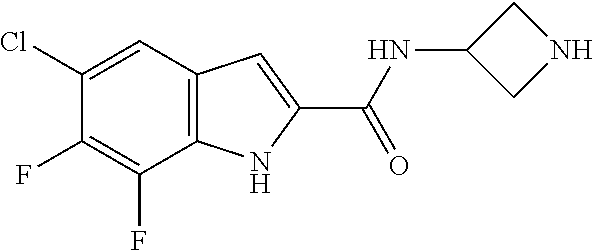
C1(Cl)=CC2=C(C(F)=C1F)NC(C(=O)NC1CNC1)=C2
